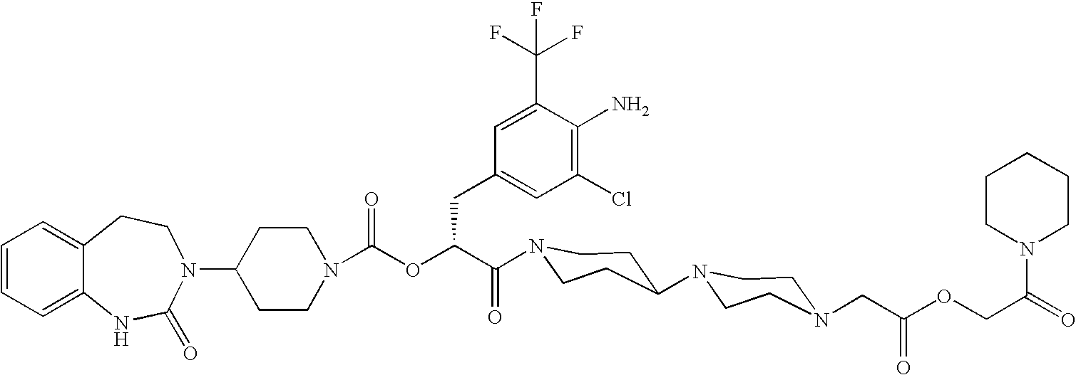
C12=CC=CC=C1NC(=O)N(C1CCN(C(OC(C(=O)N3CCC(N4CCN(CC(OCC(=O)N5CCCCC5)=O)CC4)CC3)CC3=CC(Cl)=C(N)C(C(F)(F)F)=C3)=O)CC1)CC2
